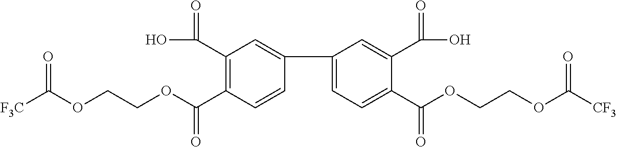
C1=C(C2=CC(C(O)=O)=C(C(OCCOC([F3C])=O)=O)C=C2)C=C(C(O)=O)C(C(OCCOC([CF3])=O)=O)=C1
